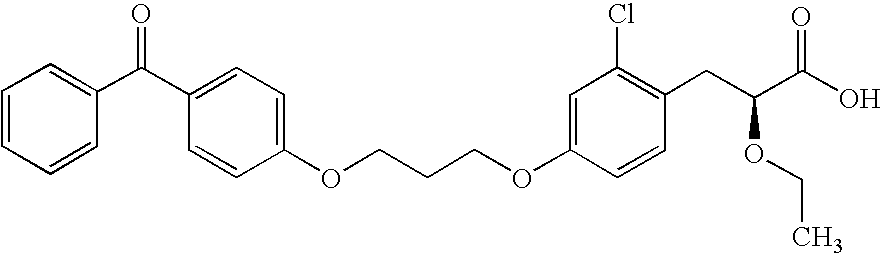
C(C1=CC=C(OCCCOC2=CC(Cl)=C(CC(C(O)=O)OCC)C=C2)C=C1)(C1=CC=CC=C1)=O
